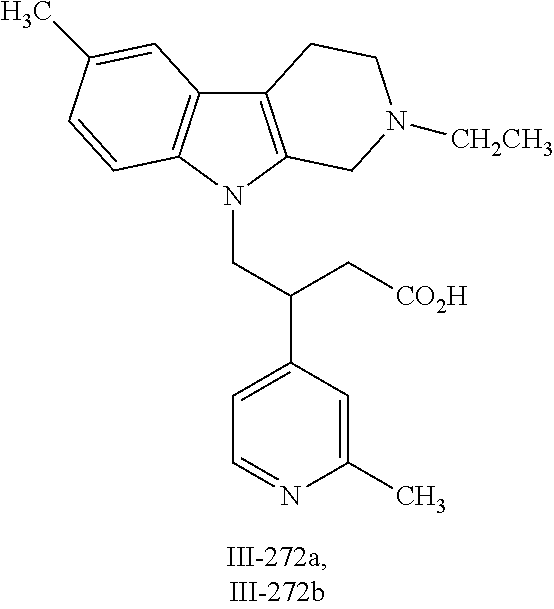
C12=C(N(CC(C3=CC=NC(C)=C3)C[CO2H])C3=C1C=C(C)C=C3)CN([CH2CH3])CC2
